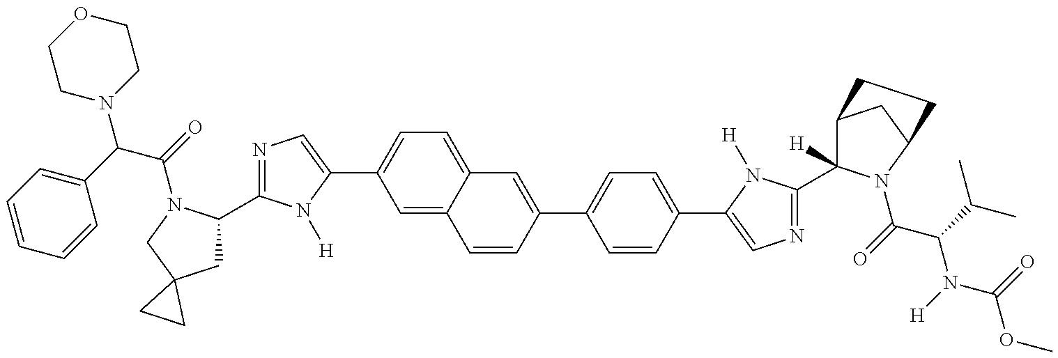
N1=C(C2CC3(CN2C(C(N2CCOCC2)C2=CC=CC=C2)=O)CC3)N([H])C(C2=CC=C3C(=C2)C=CC(C2=CC=C(C4=CN=C(C5([H])C6CC(N5C(C(N(C(OC)=O)[H])C(C)C)=O)CC6)N4[H])C=C2)=C3)=C1
